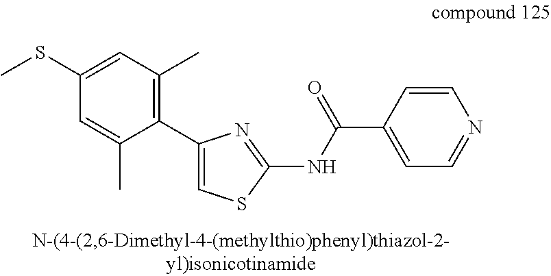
S(C1=CC(C)=C(C2=CSC(NC(C3=CC=NC=C3)=O)=N2)C(C)=C1)C
